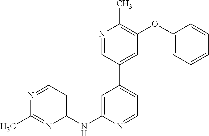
N1=CC(C2=CC=NC(NC3=CC=NC(C)=N3)=C2)=CC(OC2=CC=CC=C2)=C1C
